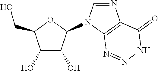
C1(=O)NN=NC2=C1N=CN2C1C(O)C(O)C(CO)O1
